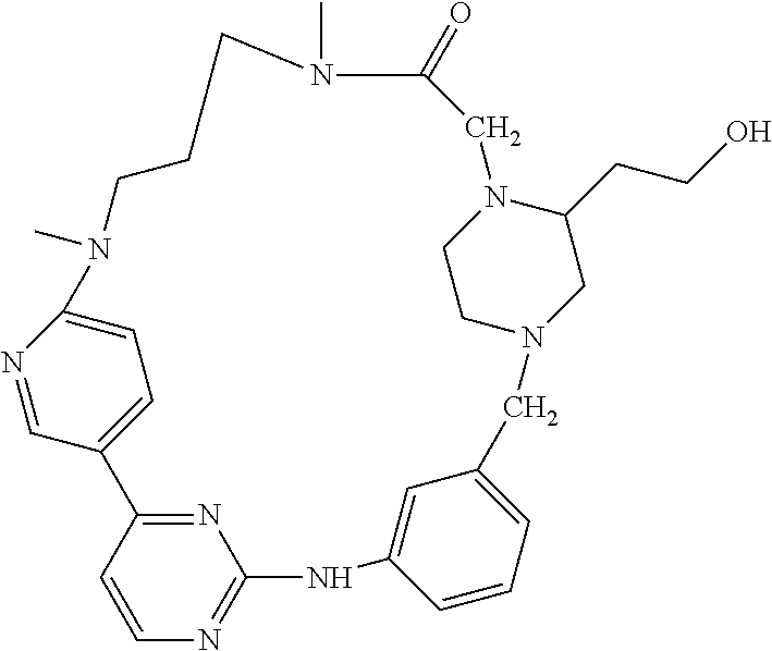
N1=C2C=CN=C1NC1=CC(=CC=C1)CN1CC(CCO)N(CC1)CC(=O)N(C)CCCN(C)C1=CC=C2C=N1
